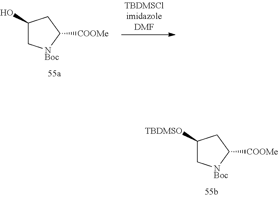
C1(O)C[NBoc]C([COOMe])C1.C1([TBDMSO])C[NBoc]C([COOMe])C1
